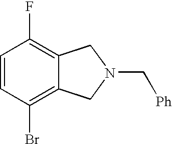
C1=CC(Br)=C2C(=C1F)CN(C[Ph])C2
